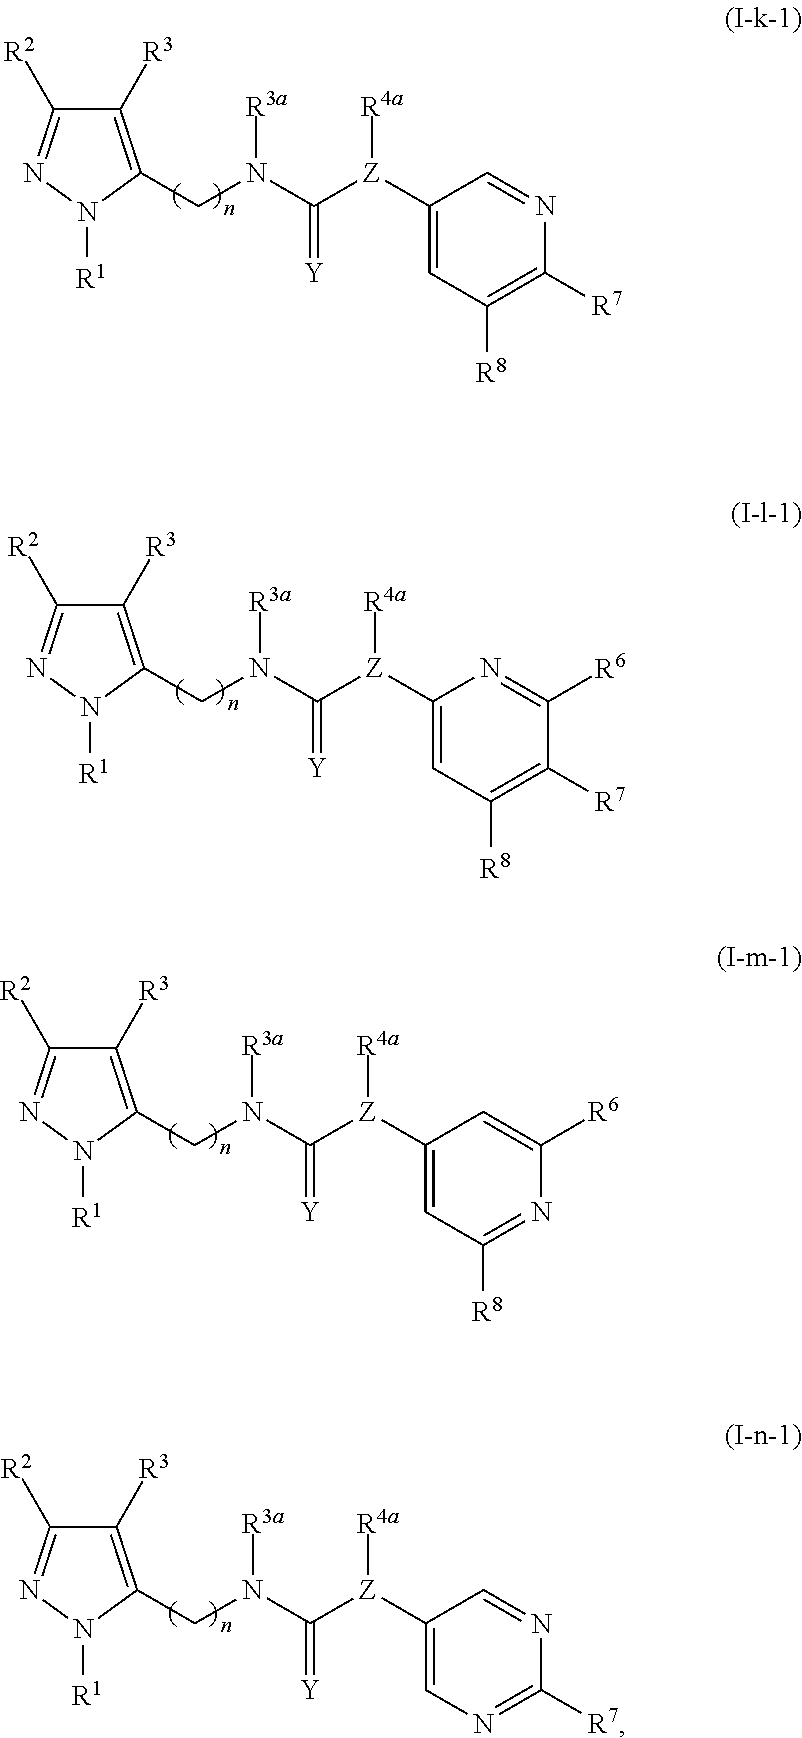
C1([R3])=C(CN(C([Z](C2=CC([R8])=C([R7])N=C2)[R4a])=[Y])[R3a])N([R1])N=C1[R2].C1([R3])=C(CN(C([Z](C2=CC([R8])=C([R7])C([R6])=N2)[R4a])=[Y])[R3a])N([R1])N=C1[R2].C1([R3])=C(CN(C([Z](C2=CC([R8])=NC([R6])=C2)[R4a])=[Y])[R3a])N([R1])N=C1[R2].C1([R3])=C(CN(C([Z](C2=CN=C([R7])N=C2)[R4a])=[Y])[R3a])N([R1])N=C1[R2]
